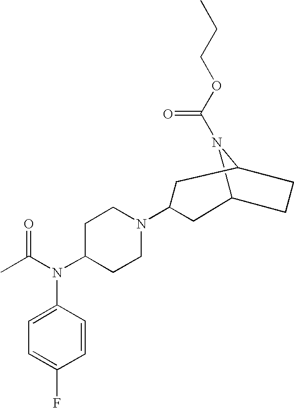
C12N(C(=O)OCCC)C(CC1)CC(N1CCC(N(C(C)=O)C3=CC=C(F)C=C3)CC1)C2
